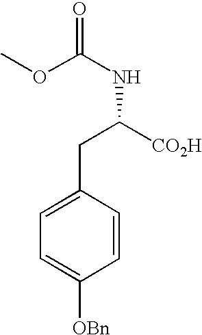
C(C(NC(=O)OC)[CO2H])C1=CC=C([OBn])C=C1
